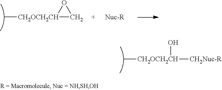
[CH2OCH2CH]1(C)CO1.[Nuc-R].C[CH2OCH2CH]([CH2Nuc-R])O
